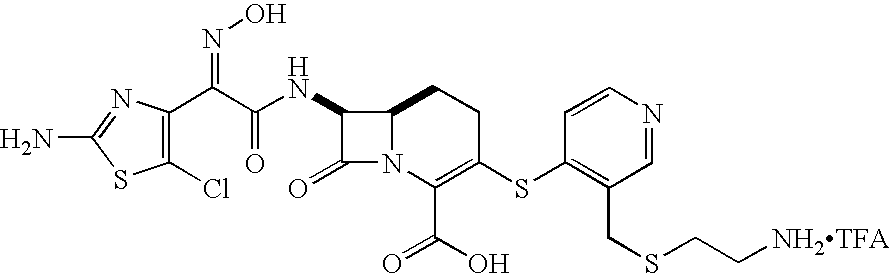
C1(Cl)=C(C(C(=O)NC2C(=O)N3C2CCC(SC2=C(CSCC[NH2TFA])C=NC=C2)=C3C(=O)O)=NO)N=C(N)S1
